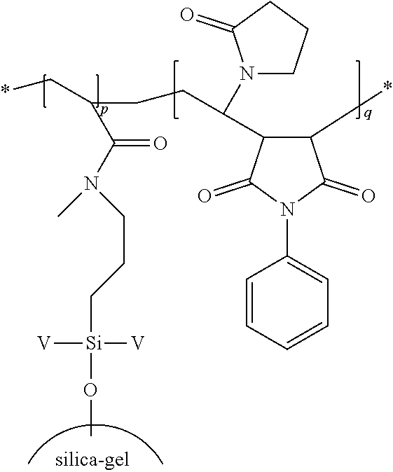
C1(*)C(=O)N(C2=CC=CC=C2)C(=O)C1C(CCC(C*)C(N(C)CCC[Si]([V])([V])OC)=O)N1CCCC1=O
